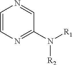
C1=CN=C(N([R1])[R2])C=N1
